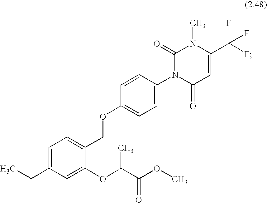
C1=C(CC)C=C(OC(C(OC)=O)C)C(COC2=CC=C(N3C(=O)C=C(C(F)(F)F)N(C)C3=O)C=C2)=C1
